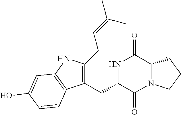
N1C(CC2=C(CC=C(C)C)NC3=C2C=CC(O)=C3)C(=O)N2C(C1=O)CCC2
